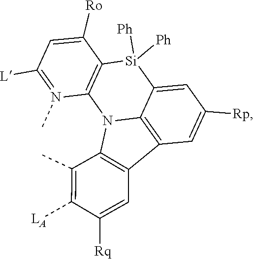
N1(C)=C([L])C=C([Ro])C2=C1N1C3=C(C4=C1C(C)=C([LA])C([Rq])=C4)C=C([Rp])C=C3[Si]2([Ph])[Ph]
